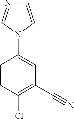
C1=CC(Cl)=C(C#N)C=C1N1C=CN=C1
